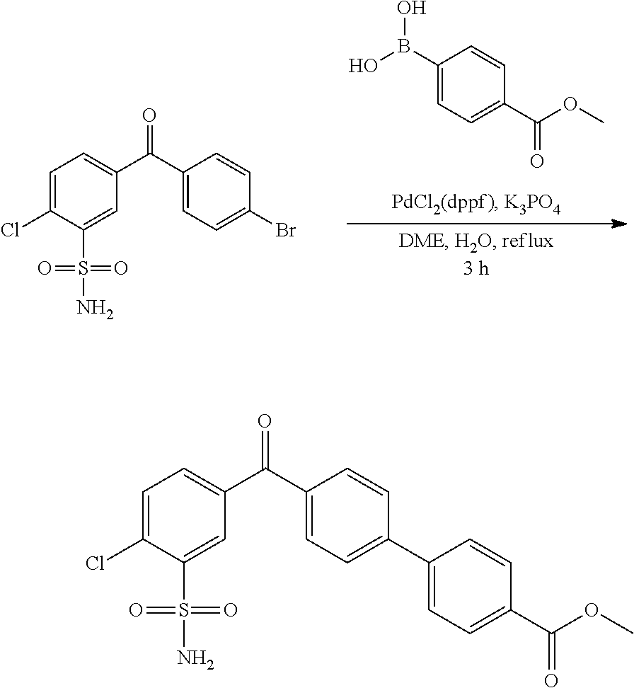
C1=C(Cl)C(S(N)(=O)=O)=CC(C(C2=CC=C(C3=CC=C(C(OC)=O)C=C3)C=C2)=O)=C1.C1=C(Cl)C(S(N)(=O)=O)=CC(C(C2=CC=C(Br)C=C2)=O)=C1.C1(B(O)O)=CC=C(C(OC)=O)C=C1
